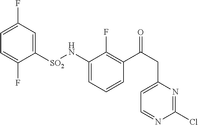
C1([SO2]NC2=CC=CC(C(CC3=CC=NC(Cl)=N3)=O)=C2F)=CC(F)=CC=C1F
